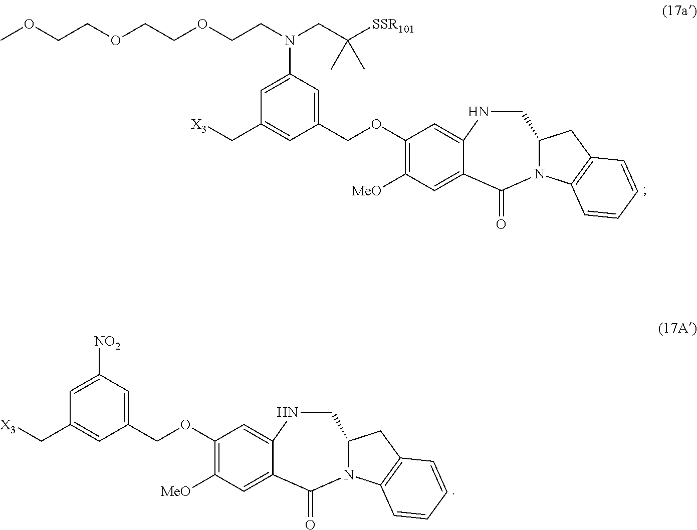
[X3]CC1=CC(COC2=C([MeO])C=C3C(=O)N4C(CC5=C4C=CC=C5)CNC3=C2)=CC(N(CCOCCOCCOC)CC([SSR101])(C)C)=C1.[X3]CC1=CC(COC2=C([MeO])C=C3C(=O)N4C(CC5=C4C=CC=C5)CNC3=C2)=CC([NO2])=C1
